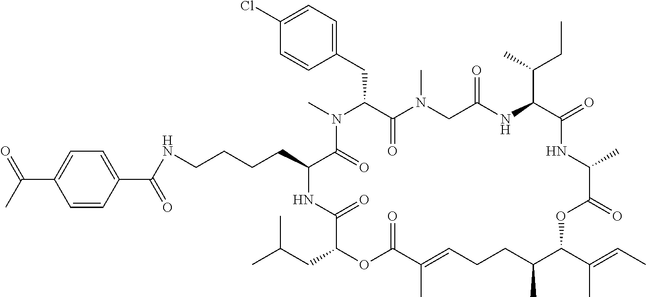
C1(Cl)=CC=C(CC2C(=O)N(C)CC(=O)NC(C(C)CC)C(=O)NC(C)C(=O)OC(C(=CC)C)C(C)CCC=C(C)C(=O)OC(CC(C)C)C(=O)NC(CCCCNC(C3=CC=C(C(C)=O)C=C3)=O)C(=O)N2C)C=C1
